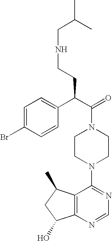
C(N1CCN(C2=NC=NC3=C2C(C)CC3O)CC1)(C(C1=CC=C(Br)C=C1)CCNCC(C)C)=O
